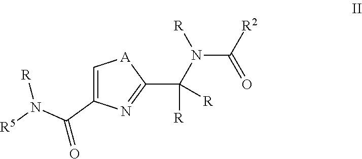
C1=C(C(N([R5])[R])=O)N=C(C(N(C([R2])=O)[R])([R])[R])[A]1
